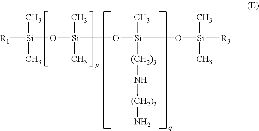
[R1][Si](C)(C)O[Si](C)(C)O[Si](C)([(CH2)3]N[(CH2)2]N)O[Si](C)(C)[R3]
